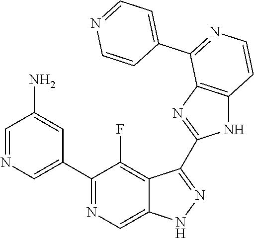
C1=NC=C(C2=NC=C3C(=C2F)C(C2=NC4=C(N2)C=CN=C4C2=CC=NC=C2)=NN3)C=C1N
